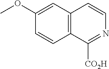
C1=CC2=C(C=C1OC)C=CN=C2[CO2H]
